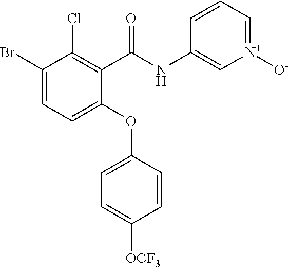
C1(C(NC2=C[N+]([O-])=CC=C2)=O)=C(Cl)C(Br)=CC=C1OC1=CC=C([OCF3])C=C1
